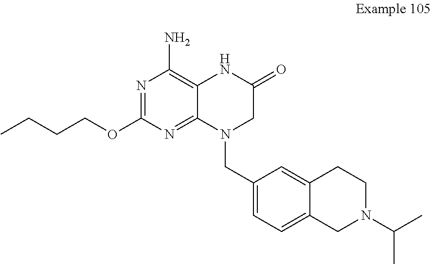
CCCCOC1=NC(N)=C2C(=N1)N(CC1=CC=C3C(=C1)CCN(C(C)C)C3)CC(=O)N2
